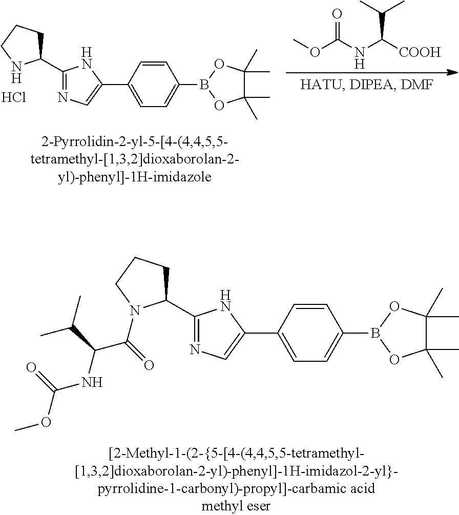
C1=CC(C2=CN=C(C3CCCN3C(C(NC(OC)=O)C(C)C)=O)N2)=CC=C1B1OC(C)(C)C(C)(C)O1.C1=CC(C2=CN=C(C3CCCN3)N2)=CC=C1B1OC(C)(C)C(C)(C)O1.Cl.COC(NC([COOH])C(C)C)=O
